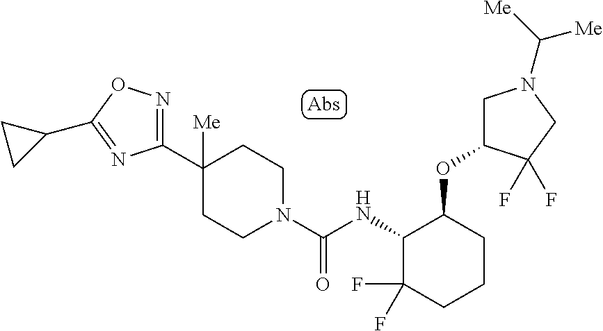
C1(C2([Me])CCN(C(NC3C(F)(F)CCCC3OC3CN(C([Me])[Me])CC3(F)F)=O)CC2)=NOC(C2CC2)=N1
